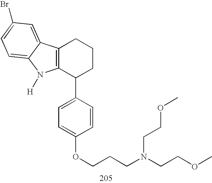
C12=C(C(C3=CC=C(OCCCN(CCOC)CCOC)C=C3)CCC1)N([H])C1=CC=C(Br)C=C21
